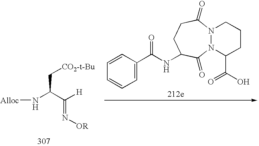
[Alloc]NC(C([H])=N[OR])C[CO2-t-Bu].C1=C(C(NC2CCC(=O)N3N(C2=O)C(C(O)=O)CCC3)=O)C=CC=C1
